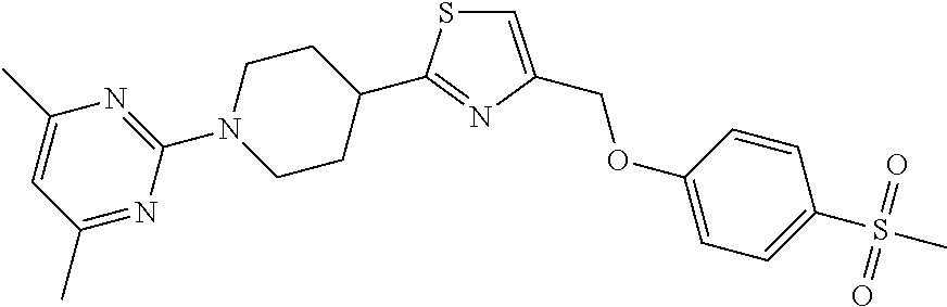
C1=C(COC2=CC=C(S(C)(=O)=O)C=C2)N=C(C2CCN(C3=NC(C)=CC(C)=N3)CC2)S1
